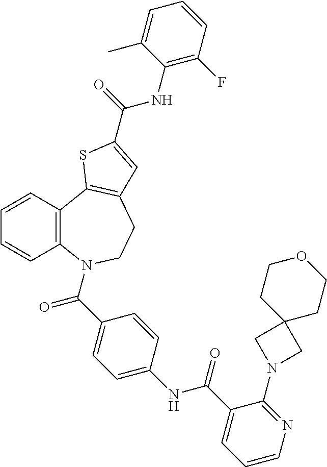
C1=CC2=C(C=C1)N(C(C1=CC=C(NC(=O)C3=CC=CN=C3N3CC4(C3)CCOCC4)C=C1)=O)CCC1=C2SC(C(NC2=C(F)C=CC=C2C)=O)=C1
